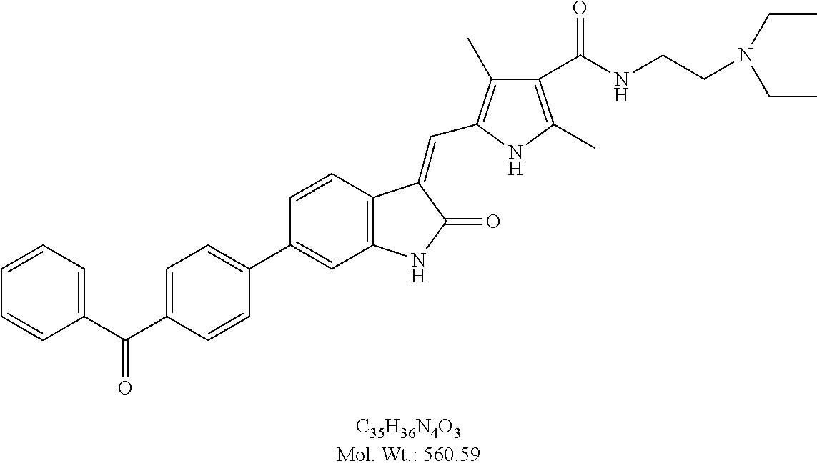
C1=CC2=C(C=C1C1=CC=C(C(C3=CC=CC=C3)=O)C=C1)NC(=O)C2=CC1=C(C)C(C(NCCN(CC)CC)=O)=C(C)N1
